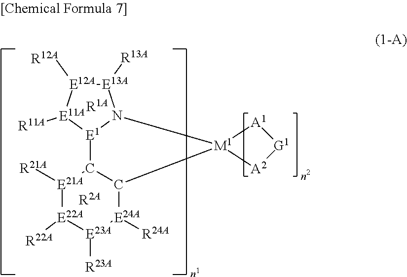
[E21A]1([R21A])[E22A]([R22A])[E23A]([R23A])[E24A]([R24A])C2C1[E1]1N([E13A]([R13A])[E12A]([R12A])[E11A]1[R11A])[M1]21[A1][G1][A2]1.[R1A].[R2A]
